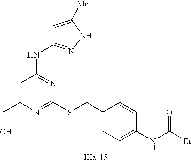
C1=C(CO)N=C(SCC2=CC=C(NC([Et])=O)C=C2)N=C1NC1=NNC([Me])=C1
